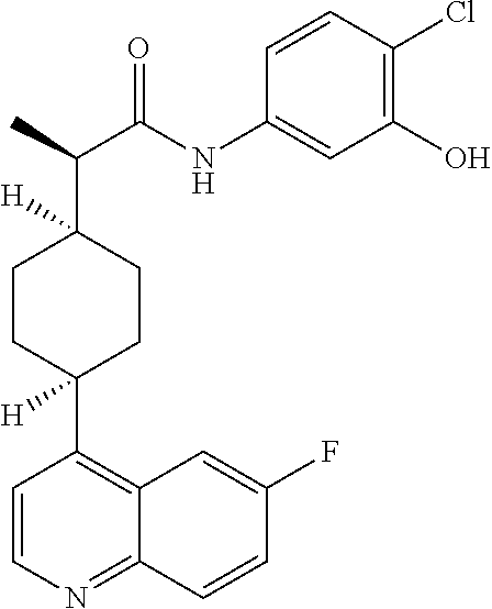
C1CC(C2=C3C(=NC=C2)C=CC(F)=C3)([H])CCC1(C(C)C(NC1=CC(O)=C(Cl)C=C1)=O)[H]
